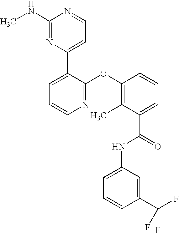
N1=C(OC2=C(C)C(C(=O)NC3=CC=CC(C(F)(F)F)=C3)=CC=C2)C(C2=CC=NC(NC)=N2)=CC=C1
